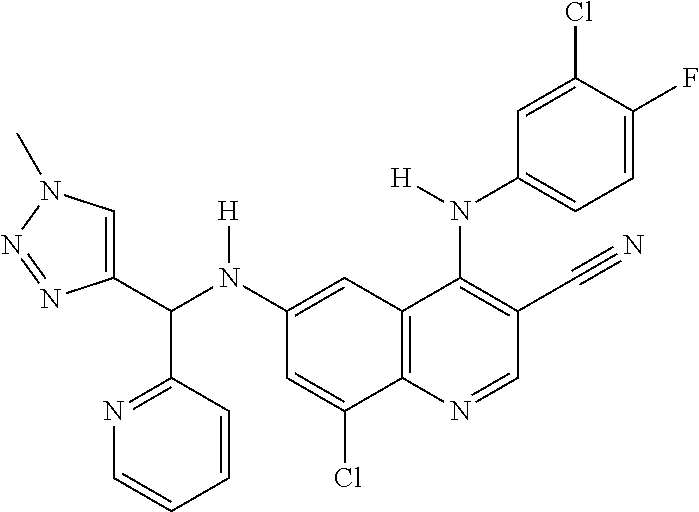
C1(N(C(C2=CN(C)N=N2)C2=NC=CC=C2)[H])=CC2=C(C(Cl)=C1)N=CC(C#N)=C2N(C1=CC=C(F)C(Cl)=C1)[H]
